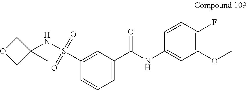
C1=C(C(NC2=CC(OC)=C(F)C=C2)=O)C=C(S(NC2(C)COC2)(=O)=O)C=C1
